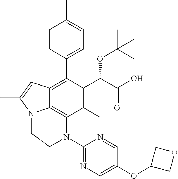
C1=CC(C2=C3C4=C(C(C)=C2C(C(O)=O)OC(C)(C)C)N(C2=NC=C(OC5COC5)C=N2)CCN4C(C)=C3)=CC=C1C
